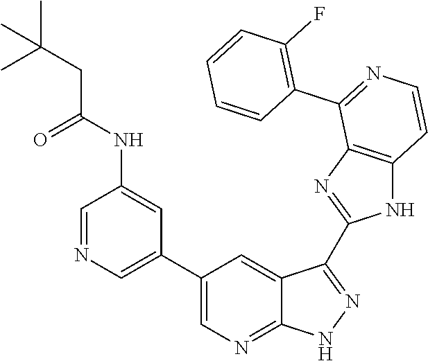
C1=NC=C(C2=CN=C3C(=C2)C(C2=NC4=C(N2)C=CN=C4C2=C(F)C=CC=C2)=NN3)C=C1NC(CC(C)(C)C)=O
